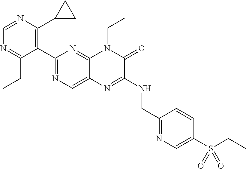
C1(C2=NC=C3C(=N2)N(CC)C(=O)C(NCC2=NC=C(S(CC)(=O)=O)C=C2)=N3)=C(C2CC2)N=CN=C1CC
